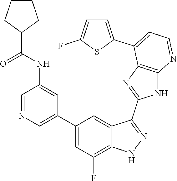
C1=NC=C(C2=CC(F)=C3C(=C2)C(C2=NC4=C(N2)N=CC=C4C2=CC=C(F)S2)=NN3)C=C1NC(=O)C1CCCC1
